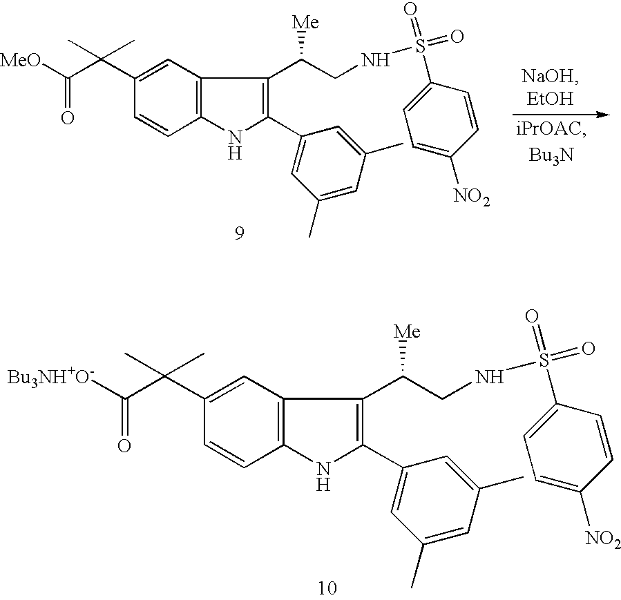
C12=C(NC(C3=CC(C)=CC(C)=C3)=C1C(CNS(C1=CC=C([NO2])C=C1)(=O)=O)[Me])C=CC(C(C([MeO])=O)(C)C)=C2.C12=C(NC(C3=CC(C)=CC(C)=C3)=C1C(CNS(C1=CC=C([NO2])C=C1)(=O)=O)[Me])C=CC(C(C([Bu3NH+O-])=O)(C)C)=C2
